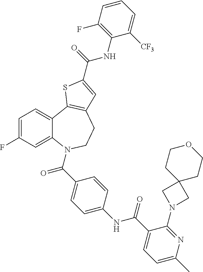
C1=C(F)C=C2C(=C1)C1=C(CCN2C(=O)C2=CC=C(NC(=O)C3=CC=C(C)N=C3N3CC4(C3)CCOCC4)C=C2)C=C(C(=O)NC2=C(F)C=CC=C2[CF3])S1
